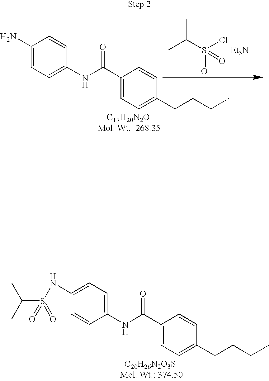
C1(N)=CC=C(NC(C2=CC=C(CCCC)C=C2)=O)C=C1.CC(S(Cl)(=O)=O)C.[Et3N].C1(NS(C(C)C)(=O)=O)=CC=C(NC(C2=CC=C(CCCC)C=C2)=O)C=C1
